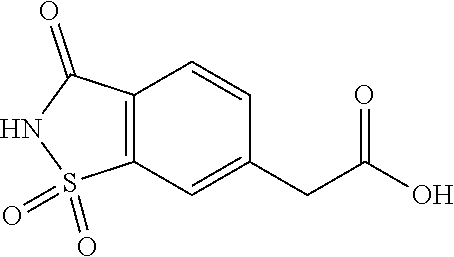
C12=C(C=C(CC(O)=O)C=C1)S(=O)(=O)NC2=O
